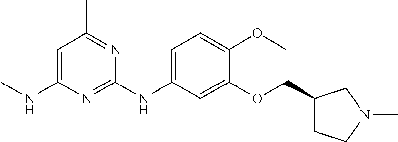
C1=C(NC)N=C(NC2=CC=C(OC)C(OCC3CCN(C)C3)=C2)N=C1C
